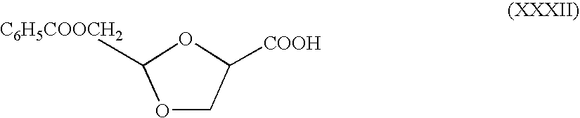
O1CC([COOH])OC1[C6H5COOCH2]
